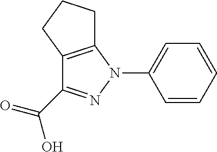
C1=CC=CC=C1N1C2=C(C(C(=O)O)=N1)CCC2
